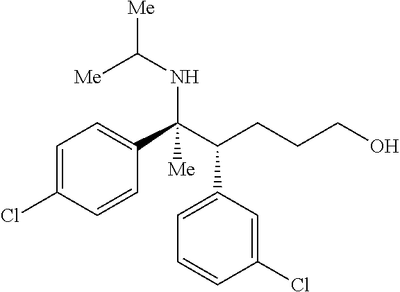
N(C(C(CCCO)C1=CC=CC(Cl)=C1)(C1=CC=C(Cl)C=C1)[Me])C([Me])[Me]
